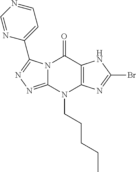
N12C(=NN=C1C1=CC=NC=N1)N(CCCCC)C1=C(C2=O)NC(Br)=N1
